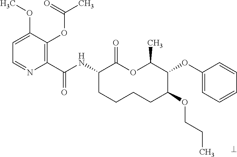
C1(C(NC2CCCCC(OCCC)C(OC3=CC=CC=C3)C(C)OC2=O)=O)=C(OC(C)=O)C(OC)=CC=N1
